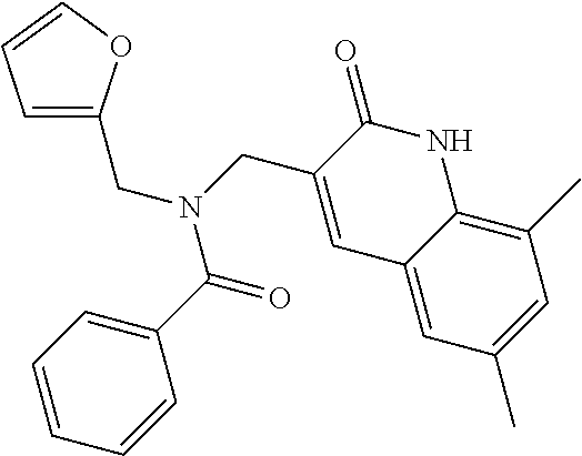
C1=C(CN(C(C2=CC=CC=C2)=O)CC2=CC3=CC(C)=CC(C)=C3NC2=O)OC=C1
